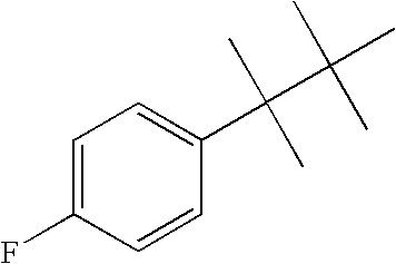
C1=C(F)C=CC(C(C(C)(C)C)(C)C)=C1
